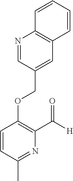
C(OC1=C(C([H])=O)N=C(C)C=C1)C1=CC2=C(N=C1)C=CC=C2
